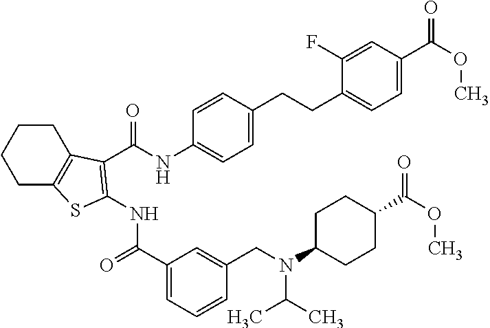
C1CC2=C(CC1)SC(NC(=O)C1=CC=CC(CN(C(C)C)C3CCC(C(OC)=O)CC3)=C1)=C2C(NC1=CC=C(CCC2=CC=C(C(OC)=O)C=C2F)C=C1)=O
